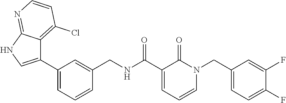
C1(C2=CC=CC(CNC(C3=CC=CN(CC4=CC=C(F)C(F)=C4)C3=O)=O)=C2)=CNC2=NC=CC(Cl)=C12
